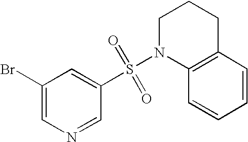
C1(Br)=CN=CC(S(N2C3=C(CCC2)C=CC=C3)(=O)=O)=C1
